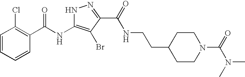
C1=CC=CC(C(NC2=C(Br)C(C(=O)NCCC3CCN(C(=O)N(C)C)CC3)=NN2)=O)=C1Cl
